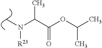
C(C(OC(C)C)=O)(N(C)[R23])C
